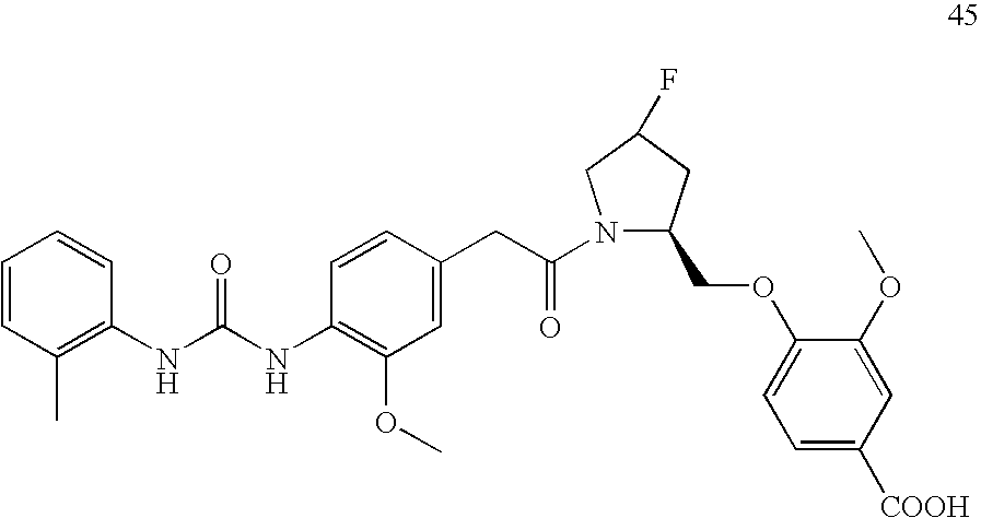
C1=CC(C)=C(NC(NC2=C(OC)C=C(CC(N3C(COC4=CC=C([COOH])C=C4OC)CC(F)C3)=O)C=C2)=O)C=C1
